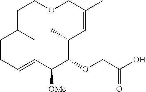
C1=C(C)CCC=CC([OMe])C(OCC(O)=O)C(C)C=C(C)COC1
